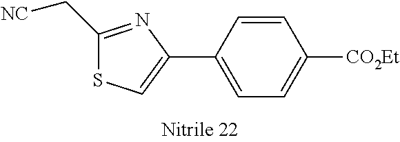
C1(C[NC])=NC(C2=CC=C([CO2Et])C=C2)=CS1
